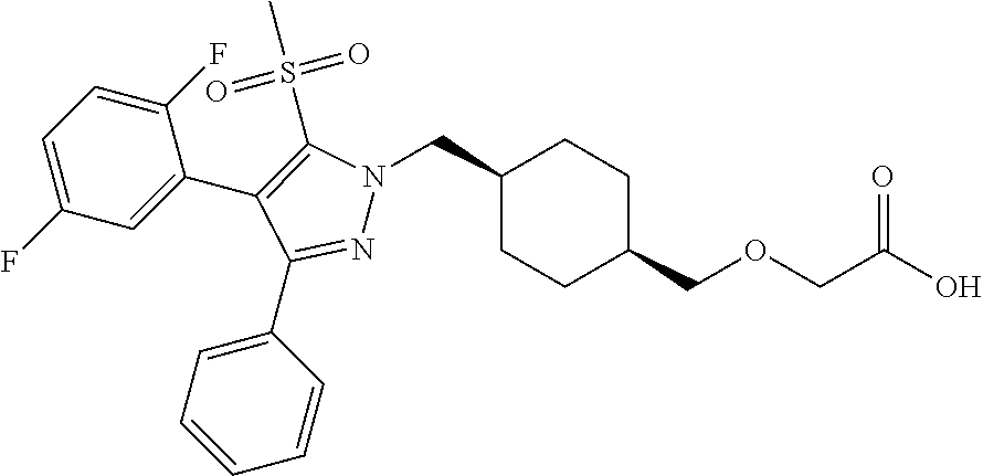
C1(CN2N=C(C3=CC=CC=C3)C(C3=CC(F)=CC=C3F)=C2S(C)(=O)=O)CCC(COCC(O)=O)CC1
